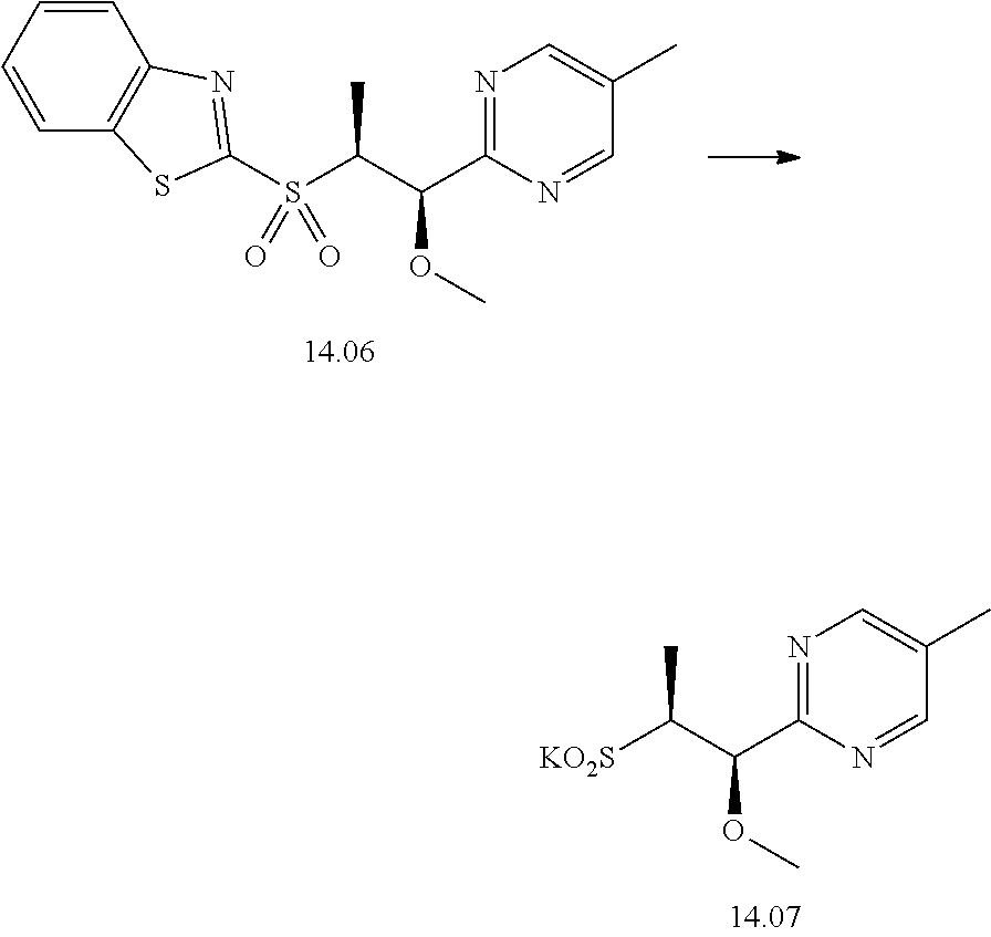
N1=C(C(C([KO2S])C)OC)N=CC(C)=C1.C1=CC=CC2=C1N=C(S(C(C(C1=NC=C(C)C=N1)OC)C)(=O)=O)S2
